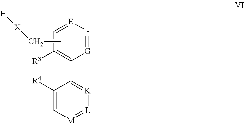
C1([R4])=C[M]=[L][K]=C1C1=C([R3])C=[E]F=[G]1.CC[X][H]
